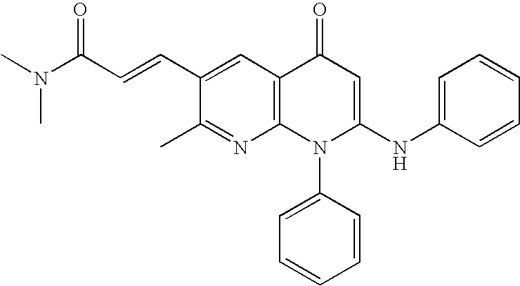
C1(C)=NC2=C(C=C1C=CC(N(C)C)=O)C(=O)C=C(NC1=CC=CC=C1)N2C1=CC=CC=C1
